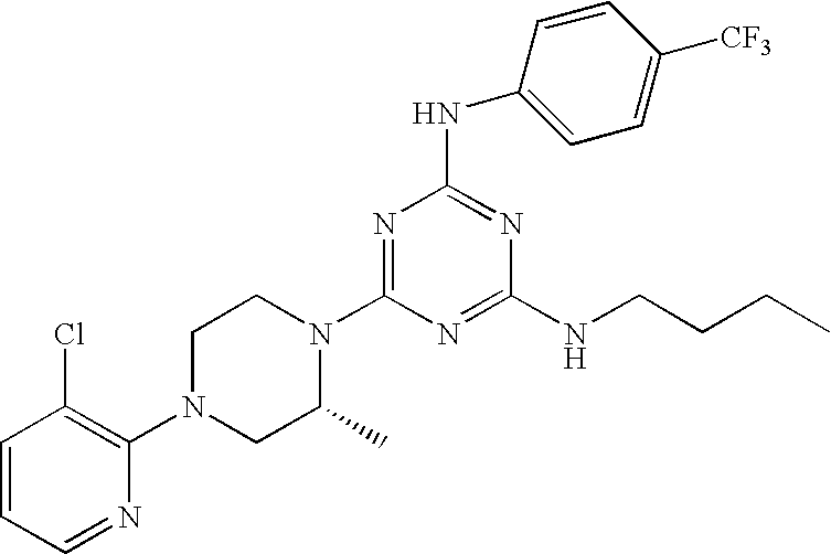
C1=CC=NC(N2CC(C)N(C3=NC(NC4=CC=C([CF3])C=C4)=NC(NCCCC)=N3)CC2)=C1Cl
